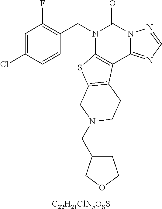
C1=C(Cl)C=CC(CN2C3=C(C4=NC=NN4C2=O)C2=C(S3)CN(CC3CCOC3)CC2)=C1F.[C22H21ClN5OSS]
